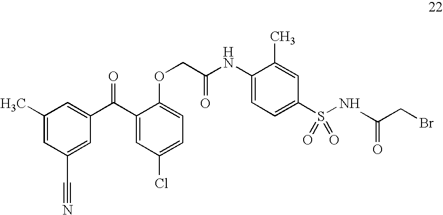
C1(C)=CC(C#N)=CC(C(C2=CC(Cl)=CC=C2OCC(NC2=CC=C(S(NC(=O)CBr)(=O)=O)C=C2C)=O)=O)=C1
